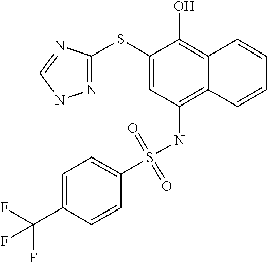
N1=C(SC2=CC(NS(C3=CC=C(C(F)(F)F)C=C3)(=O)=O)=C3C(=C2O)C=CC=C3)N=CN1
